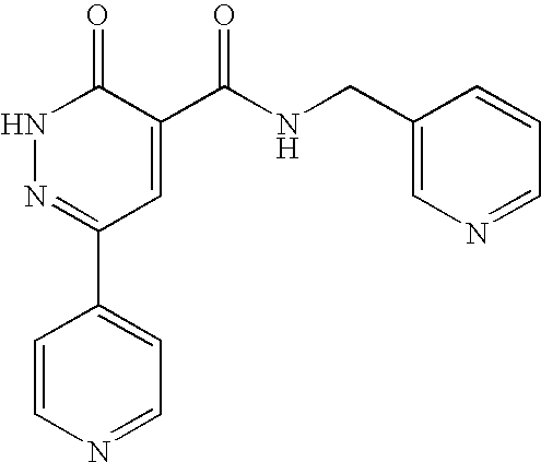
C1=CN=CC=C1C1=NNC(=O)C(C(=O)NCC2=CN=CC=C2)=C1
